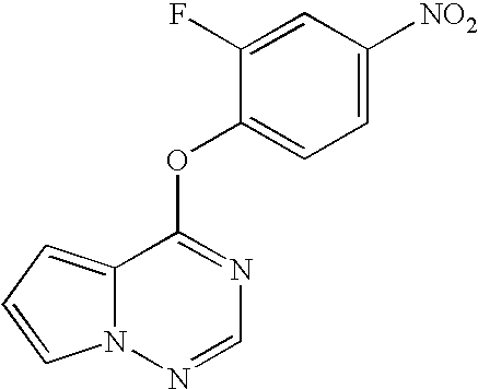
O(C1=NC=NN2C1=CC=C2)C1=CC=C([NO2])C=C1F
